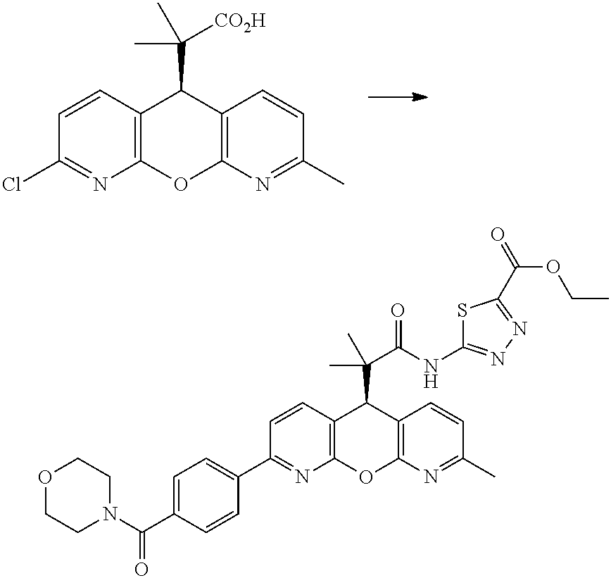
ClC1=NC2=C(C=C1)C(C(C)([CO2H])C)C1=C(O2)N=C(C)C=C1.C1=C(C(N2CCOCC2)=O)C=CC(C2=NC3=C(C=C2)C(C(C)(C(NC2=NN=C(C(=O)OCC)S2)=O)C)C2=C(O3)N=C(C)C=C2)=C1
